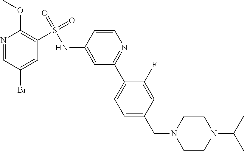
N1=CC(Br)=CC(S(=O)(=O)NC2=CC(C3=CC=C(CN4CCN(C(C)C)CC4)C=C3F)=NC=C2)=C1OC
